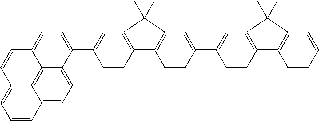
C1(C2=CC3=C(C4=C(C=C(C5=CC=C6C7=C8C(=CC=C57)C=CC=C8C=C6)C=C4)C3(C)C)C=C2)=CC2=C(C=C1)C1=C(C2(C)C)C=CC=C1
